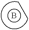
B.cc
